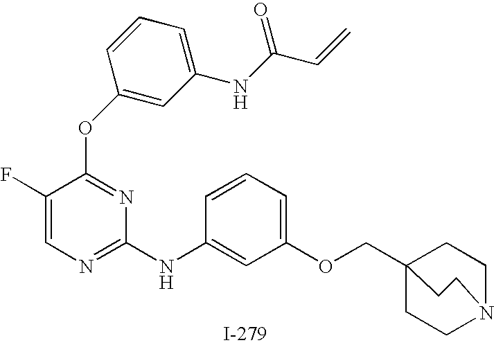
O(C1=NC(NC2=CC(OCC34CCN(CC3)CC4)=CC=C2)=NC=C1F)C1=CC(NC(C=C)=O)=CC=C1
